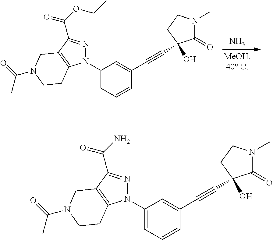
N.N1(C2=CC=CC(C#CC3(O)C(=O)N(C)CC3)=C2)N=C(C(OCC)=O)C2=C1CCN(C(C)=O)C2.N1(C2=CC=CC(C#CC3(O)C(=O)N(C)CC3)=C2)N=C(C(N)=O)C2=C1CCN(C(C)=O)C2
